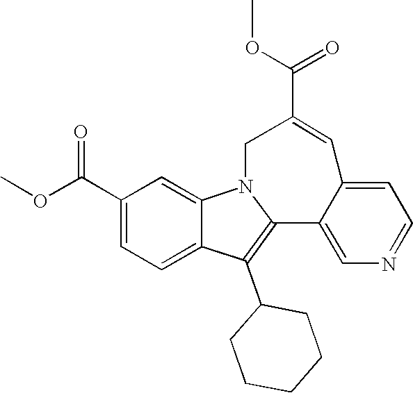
C1(C(OC)=O)=CC=C2C(=C1)N1C(=C2C2CCCCC2)C2=CN=CC=C2C=C(C(OC)=O)C1
